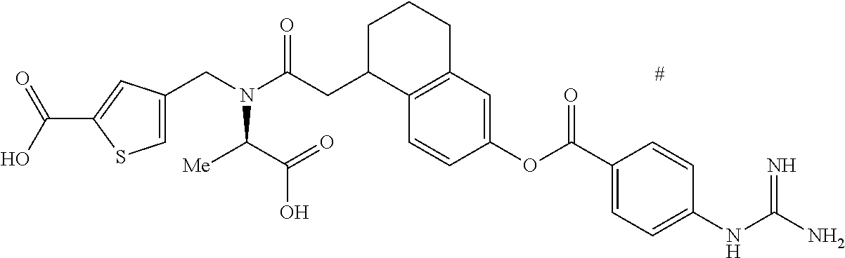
[#].C12=C(C=C(OC(C3=CC=C(NC(N)=N)C=C3)=O)C=C1)CCCC2CC(N(CC1=CSC(C(=O)O)=C1)C([Me])C(O)=O)=O
